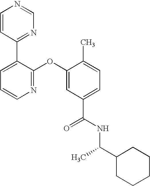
N1=C(OC2=CC(C(NC(C3CCCCC3)C)=O)=CC=C2C)C(C2=NC=NC=C2)=CC=C1
